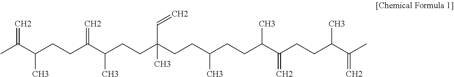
CC(C(CCC(C(CCC(CCC(CCC(C(CCC(C(C)=C)C)=C)C)C)(C=C)C)C)=C)C)=C
